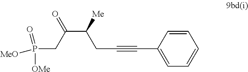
[MeO]P(CC(C([Me])CC#CC1=CC=CC=C1)=O)(=O)[OMe]
